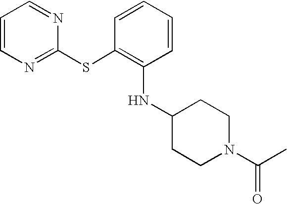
C1=CN=C(SC2=C(NC3CCN(C(C)=O)CC3)C=CC=C2)N=C1
